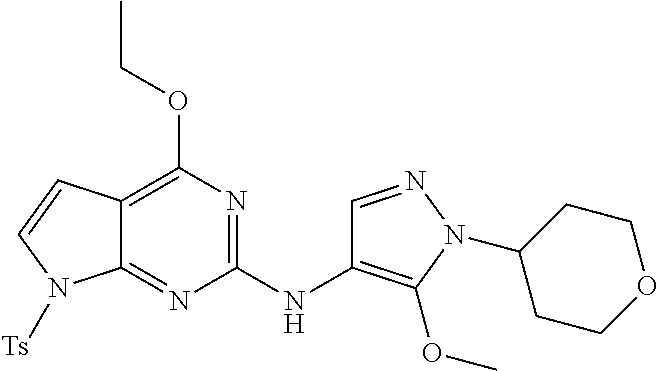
C12=C(OCC)N=C(NC3=C(OC)N(C4CCOCC4)N=C3)N=C1N([Ts])C=C2
